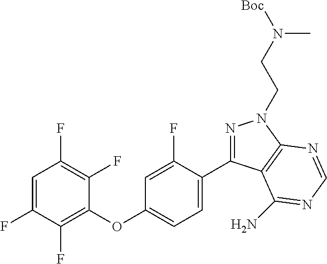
C1=C(F)C(F)=C(OC2=CC=C(C3=NN(CCN([Boc])C)C4=C3C(N)=NC=N4)C(F)=C2)C(F)=C1F
